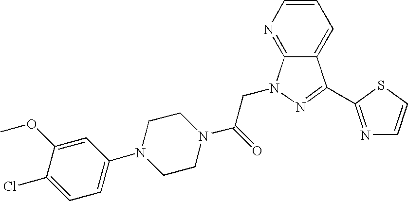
C1=C(Cl)C(OC)=CC(N2CCN(C(CN3C4=NC=CC=C4C(C4=NC=CS4)=N3)=O)CC2)=C1
